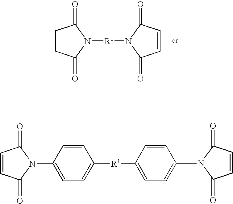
C1=CC(=O)N([R1]N2C(=O)C=CC2=O)C1=O.C1=CC(=O)NC1=O.C1=CC(=O)N(C2=CC=C([R1]C3=CC=C(C)C=C3)C=C2)C1=O
